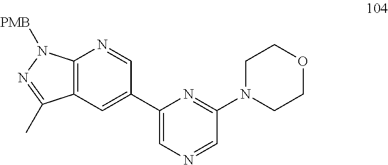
C12=C(C=C(C3=CN=CC(N4CCOCC4)=N3)C=N1)C(C)=NN2[PMB]
